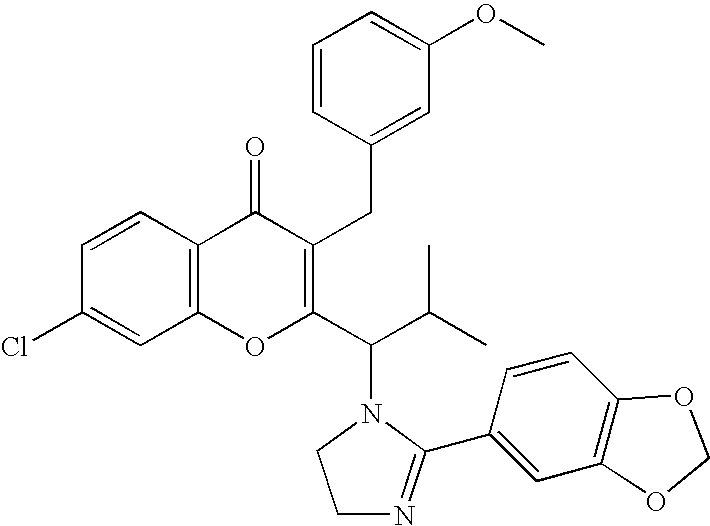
C1=CC(CC2=C(C(C(C)C)N3CCN=C3C3=CC4=C(C=C3)OCO4)OC3=C(C2=O)C=CC(Cl)=C3)=CC(OC)=C1
